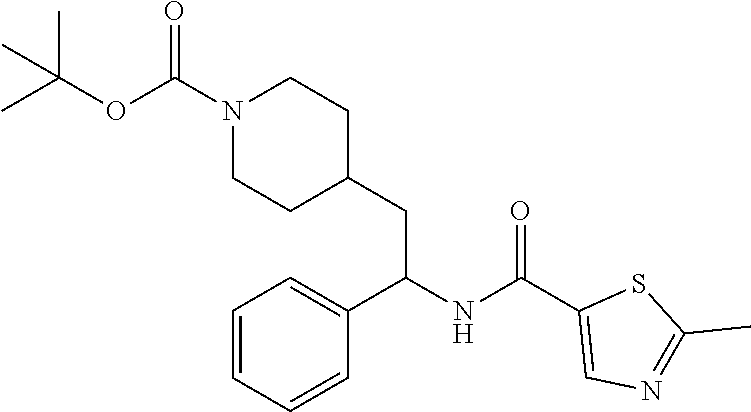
C1=C(C(NC(C2=CC=CC=C2)CC2CCN(C(OC(C)(C)C)=O)CC2)=O)SC(C)=N1
